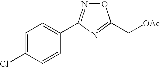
C1=C(Cl)C=CC(C2=NOC(C[OAc])=N2)=C1
